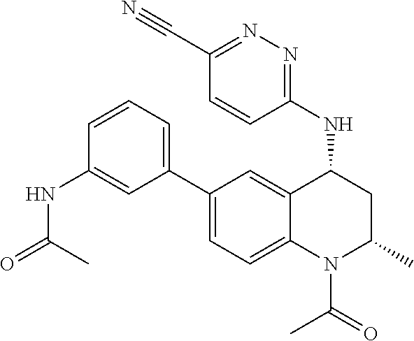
C1(NC2CC(C)N(C(C)=O)C3=CC=C(C4=CC=CC(NC(C)=O)=C4)C=C23)=NN=C(C#N)C=C1
